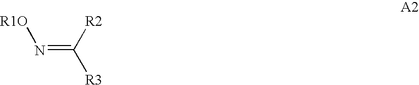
N(=C([R2])[R3])[R1O]
